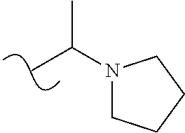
C(C)(N1CCCC1)C
